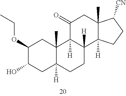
C1(OCC)C(O)CC2([H])C(C)(C1)C1([H])C([H])(CC2)C2([H])C(C)(CC1=O)C([CN])CC2
